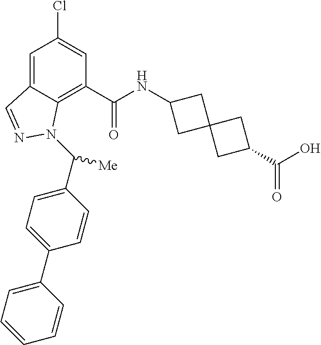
C1=C2C(=C(C(NC3CC4(C3)CC(C(O)=O)C4)=O)C=C1Cl)N(C(C1=CC=C(C3=CC=CC=C3)C=C1)[Me])N=C2
